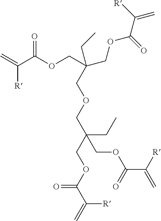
C=C(C(OCC(COC(C([R])=C)=O)(CC)COCC(CC)(COC(C(=C)[R])=O)COC(C([R])=C)=O)=O)[R]
